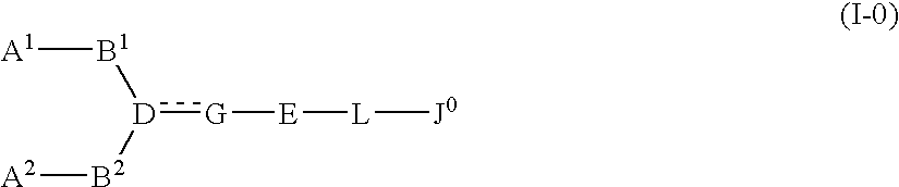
[D](:[G][E][L][J0])([B2][A2])[B1][A1]
